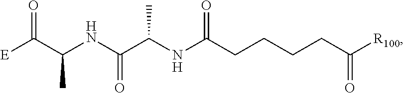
[E]C(C(NC(C(NC(CCCCC([R100])=O)=O)C)=O)C)=O
